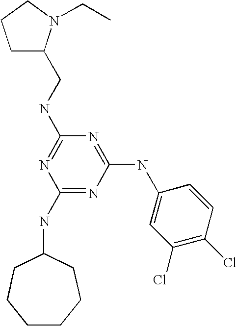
C(NC1=NC(NC2CCCCCC2)=NC(NC2=CC(Cl)=C(Cl)C=C2)=N1)C1CCCN1CC
